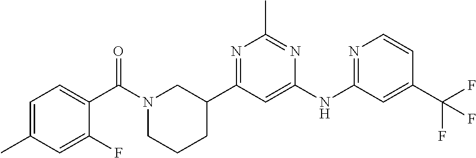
C1(NC2=NC=CC(C(F)(F)F)=C2)=CC(C2CN(C(C3=CC=C(C)C=C3F)=O)CCC2)=NC(C)=N1
